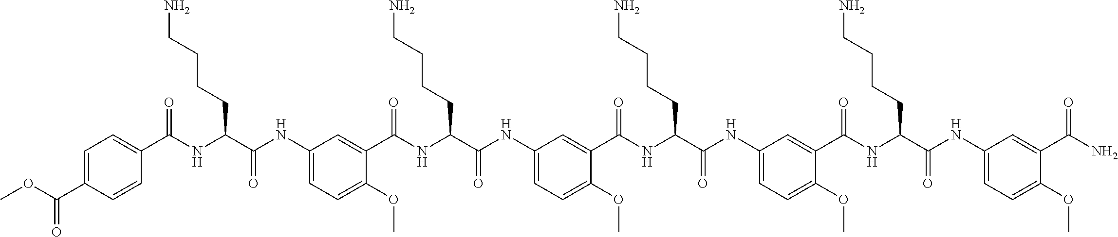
C1(NC(C(NC(=O)C2=CC=C(C(OC)=O)C=C2)CCCCN)=O)=CC=C(OC)C(C(NC(C(NC2=CC=C(OC)C(C(NC(C(NC3=CC=C(OC)C(C(NC(C(NC4=CC=C(OC)C(C(N)=O)=C4)=O)CCCCN)=O)=C3)=O)CCCCN)=O)=C2)=O)CCCCN)=O)=C1
